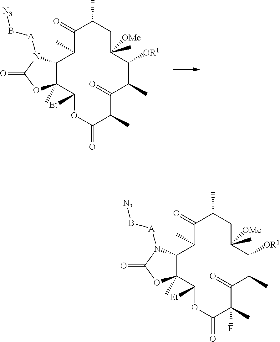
C1(=O)C(C)CC(C)([OMe])C([OR1])C(C)C(=O)C(C)C(=O)OC([Et])C2(C)C(C1C)N([A]B[N3])C(=O)O2.C1(=O)C(C)CC(C)([OMe])C([OR1])C(C)C(=O)C(C)(F)C(=O)OC([Et])C2(C)C(C1C)N([A]B[N3])C(=O)O2
